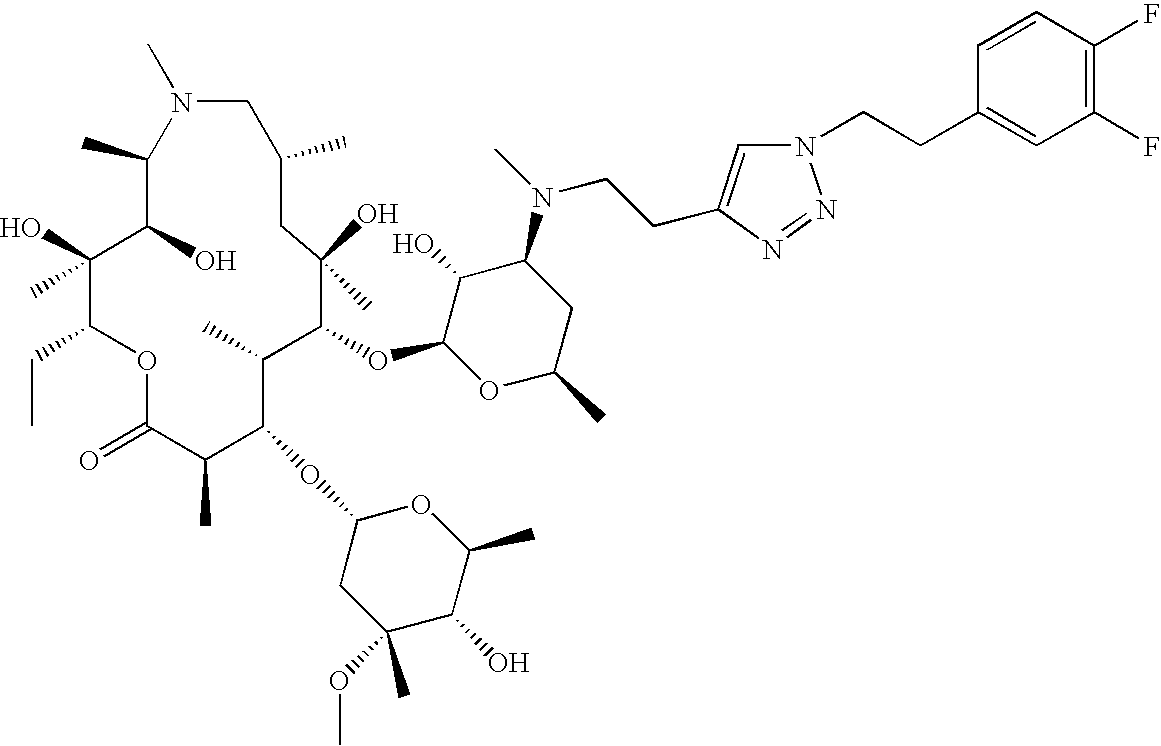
C1(C)C(O)C(O)(C)C(CC)OC(=O)C(C)C(OC2CC(C)(OC)C(O)C(C)O2)C(C)C(OC2OC(C)CC(N(C)CCC3=CN(CCC4=CC(F)=C(F)C=C4)N=N3)C2O)C(O)(C)CC(C)CN1C
